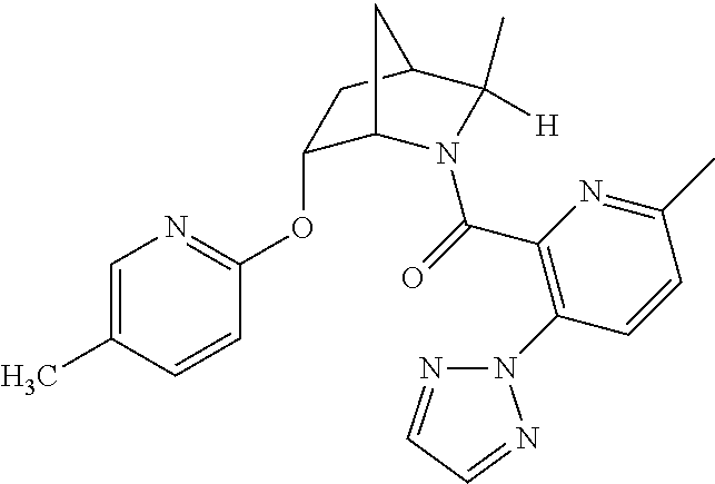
C1=C(C)C=CC(OC2C3N(C(=O)C4=C(N5N=CC=N5)C=CC(C)=N4)C([H])(C)C(C2)C3)=N1
